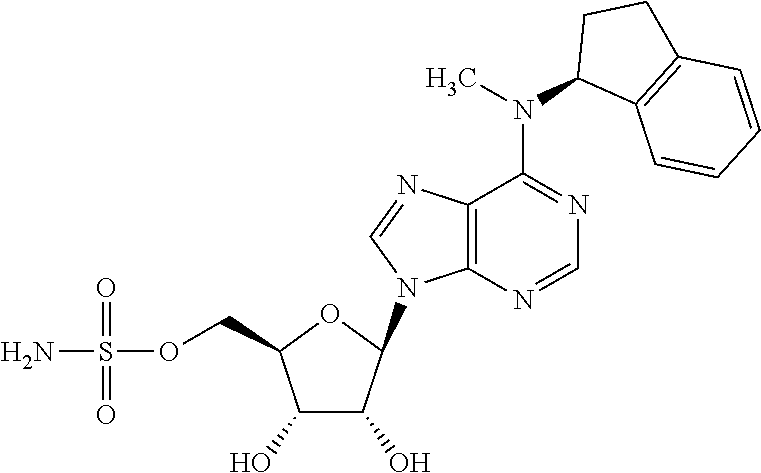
C1(O)C(O)C(N2C3=C(N=C2)C(N(C)C2C4=C(CC2)C=CC=C4)=NC=N3)OC1COS(N)(=O)=O
